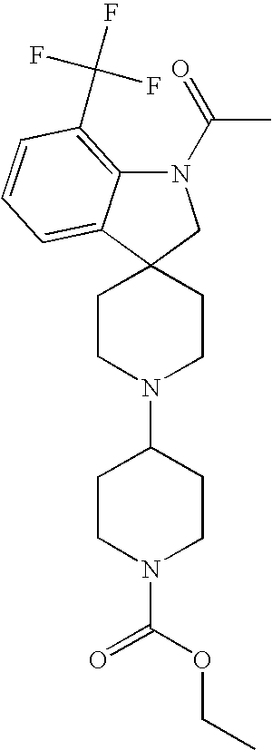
C1CN(C2CCN(C(=O)OCC)CC2)CCC12CN(C(C)=O)C1=C(C(F)(F)F)C=CC=C21
